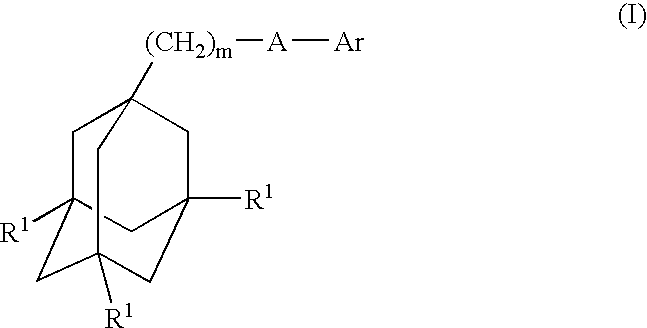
C1C2([R1])CC3([R1])CC([R1])(CC1([(CH2)m][A][Ar])C3)C2
